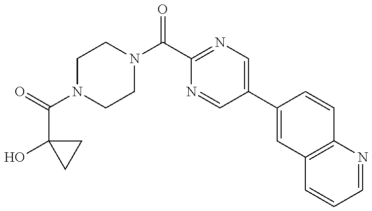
C(N1CCN(C(=O)C2=NC=C(C3=CC4=C(C=C3)N=CC=C4)C=N2)CC1)(C1(O)CC1)=O
